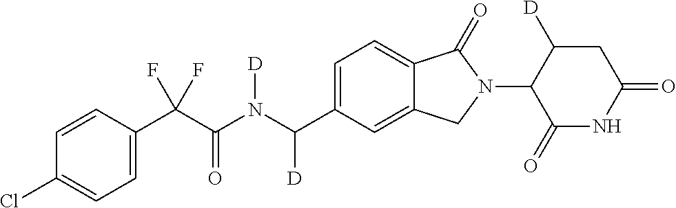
C1=CC(C(C(N(C(C2=CC=C3C(=C2)CN(C2C(=O)NC(=O)CC2[D])C3=O)[D])[D])=O)(F)F)=CC=C1Cl
